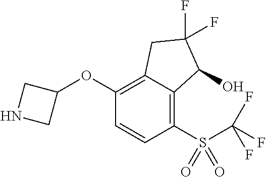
C1(OC2CNC2)=C2C(=C(S(=O)(=O)C(F)(F)F)C=C1)C(O)C(F)(F)C2
